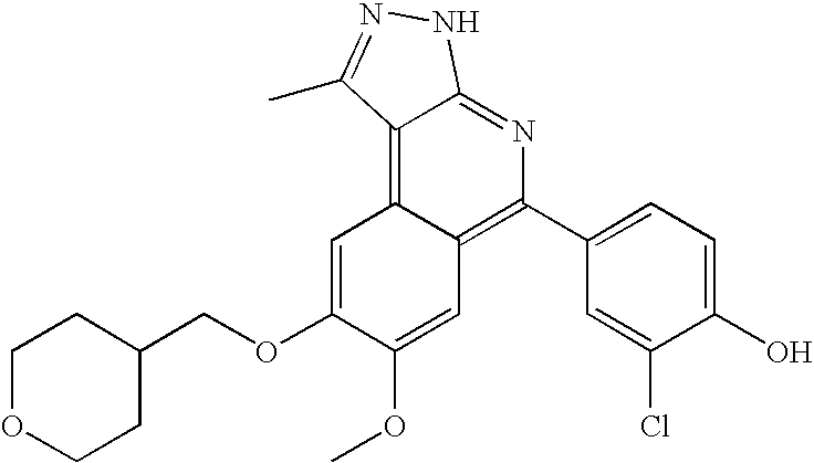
C1(COC2=CC3=C4C(=NC(C5=CC=C(O)C(Cl)=C5)=C3C=C2OC)NN=C4C)CCOCC1
